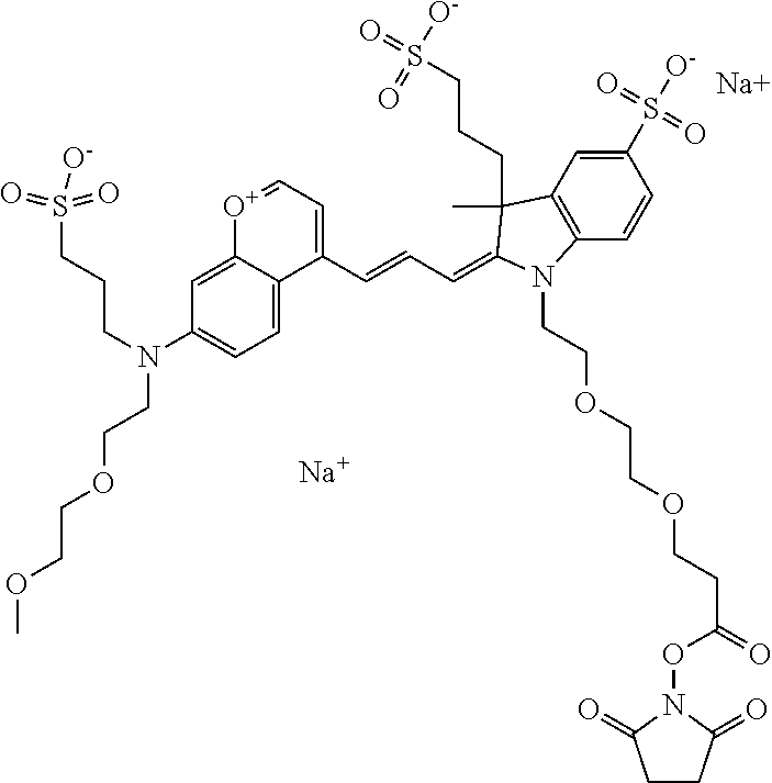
[Na].C(N(CCOCCOC)C1=CC=C2C(=C1)[O+]=CC=C2C=CC=C1C(C)(CCCS(=O)([O-])=O)C2=C(C=CC(S(=O)(=O)[O-])=C2)N1CCOCCOCCC(=O)ON1C(=O)CCC1=O)CCS(=O)(=O)[O-].[Na]
